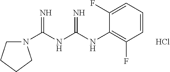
N1(C(NC(NC2=C(F)C=CC=C2F)=N)=N)CCCC1.Cl
